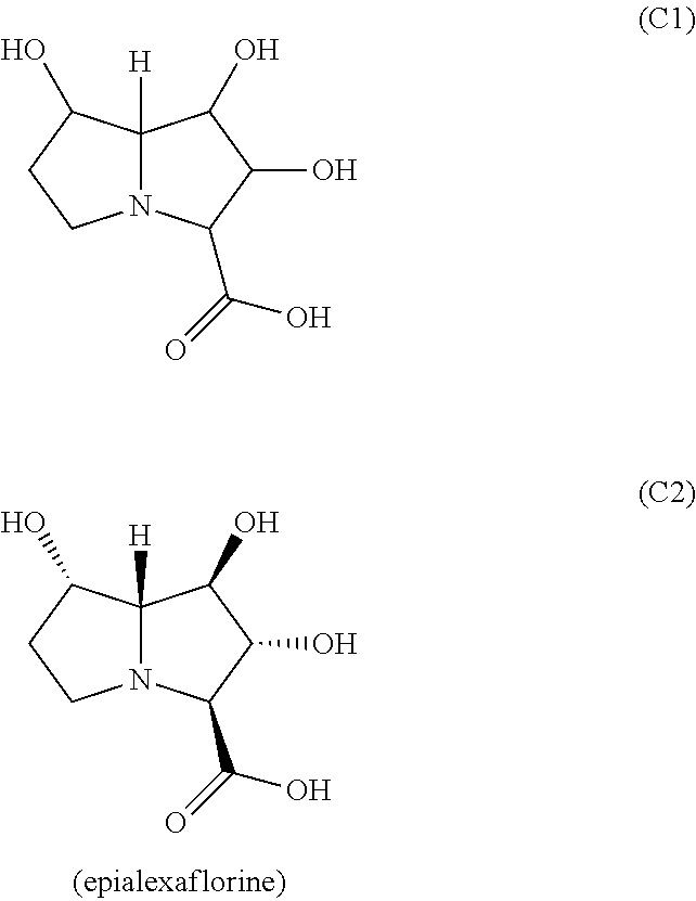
N12C([H])(C(O)CC1)C(O)C(O)C2C(=O)O.N12C([H])(C(O)CC1)C(O)C(O)C2C(=O)O
